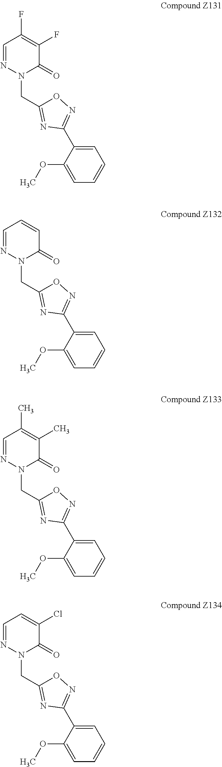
C1=NN(CC2=NC(C3=CC=CC=C3OC)=NO2)C(=O)C(F)=C1F.C1=NN(CC2=NC(C3=CC=CC=C3OC)=NO2)C(=O)C=C1.C1=NN(CC2=NC(C3=CC=CC=C3OC)=NO2)C(=O)C(C)=C1C.C1=NN(CC2=NC(C3=CC=CC=C3OC)=NO2)C(=O)C(Cl)=C1
